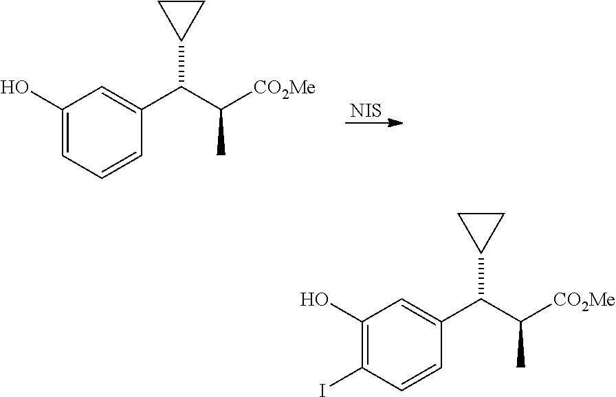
C1(O)=CC=CC(C(C([CO2Me])C)C2CC2)=C1.[NIS].C1(O)=C(I)C=CC(C(C([CO2Me])C)C2CC2)=C1
